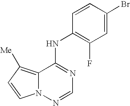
C12=C([Me])C=CN1N=CN=C2NC1=C(F)C=C(Br)C=C1
